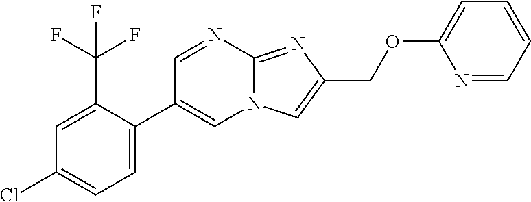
C1=C(C2=CN3C(=NC(COC4=CC=CC=N4)=C3)N=C2)C(C(F)(F)F)=CC(Cl)=C1
